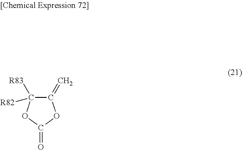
C1(=C)C([R82])([R83])OC(=O)O1
